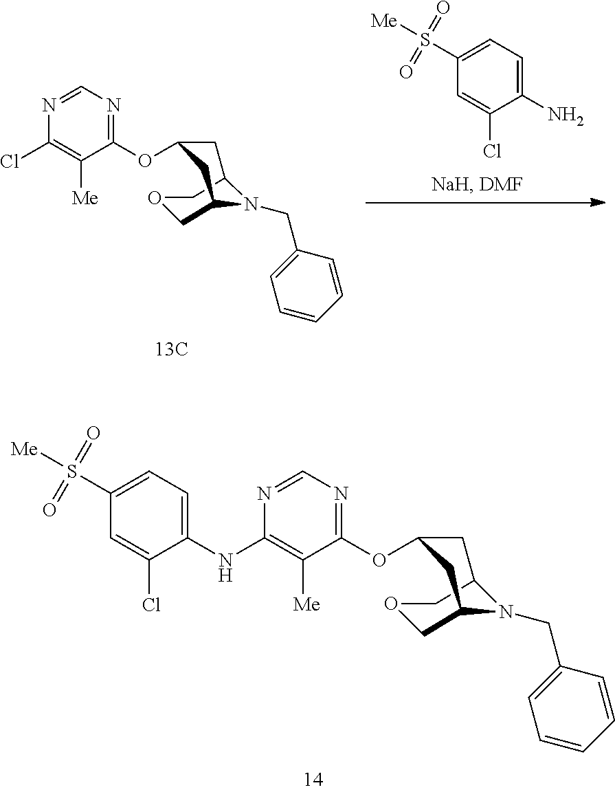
C1(N)=CC=C(S([Me])(=O)=O)C=C1Cl.C1(OC2CC3N(CC4=CC=CC=C4)C(COC3)C2)=NC=NC(Cl)=C1[Me].C1(OC2CC3N(CC4=CC=CC=C4)C(COC3)C2)=NC=NC(NC2=CC=C(S([Me])(=O)=O)C=C2Cl)=C1[Me]
